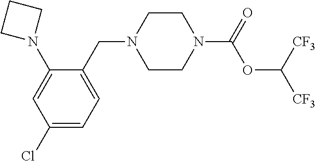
C1(Cl)=CC=C(CN2CCN(C(=O)OC([CF3])[CF3])CC2)C(N2CCC2)=C1
